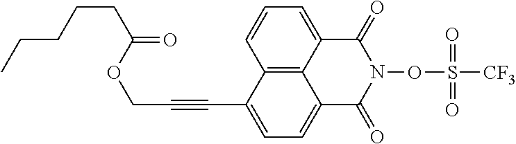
C12=C3C(=CC=C1)C(=O)N(OS([CF3])(=O)=O)C(=O)C3=CC=C2C#CCOC(CCCCC)=O
